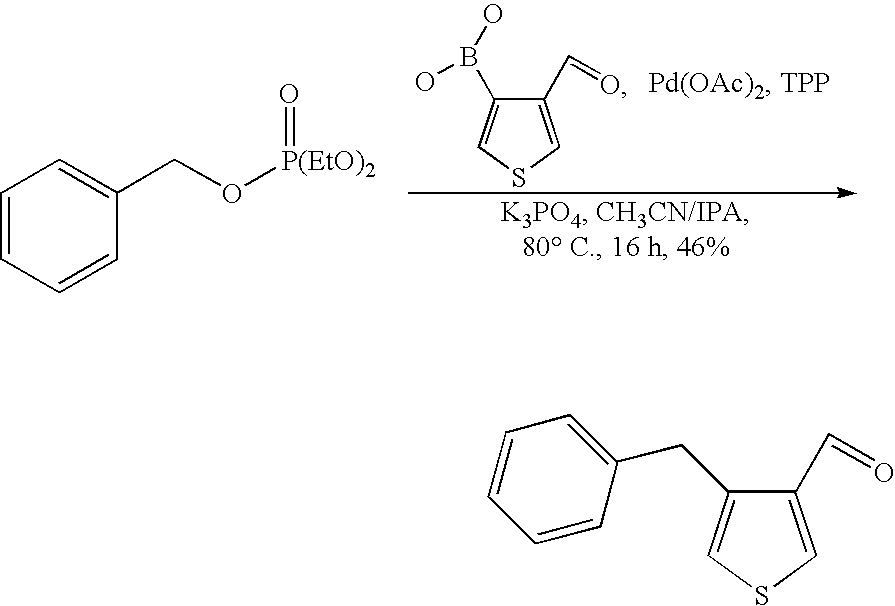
C1=CC=CC(CO[P(EtO)2]=O)=C1.C1(C=O)=CSC=C1B(O)O.C1(C=O)=CSC=C1CC1=CC=CC=C1
